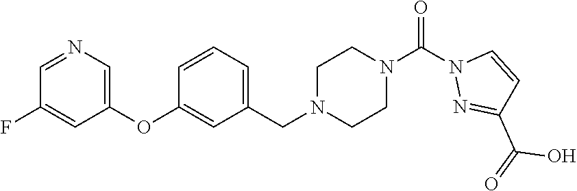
C1=NC=C(OC2=CC(CN3CCN(C(=O)N4N=C(C(O)=O)C=C4)CC3)=CC=C2)C=C1F
